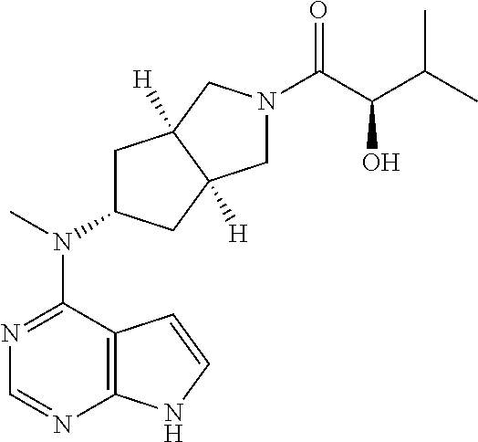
N1=C(N(C2CC3([H])C([H])(C2)CN(C(C(C(C)C)O)=O)C3)C)C2=C(N=C1)NC=C2
